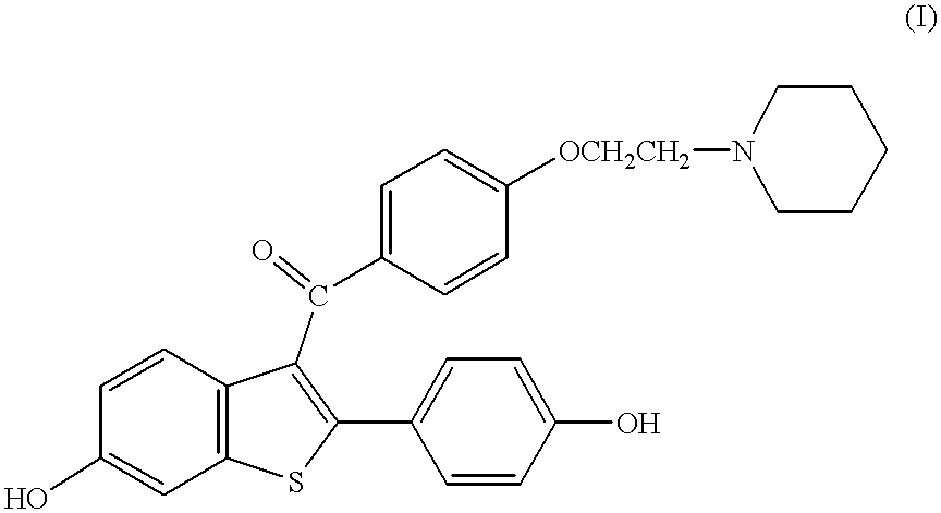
C12=C(C=CC(O)=C1)C(C(C1=CC=C([OCH2CH2]N3CCCCC3)C=C1)=O)=C(C1=CC=C(O)C=C1)S2
